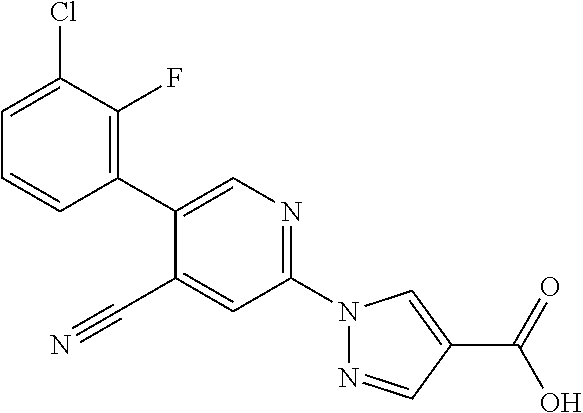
C1=CC=C(Cl)C(F)=C1C1=CN=C(N2N=CC(C(O)=O)=C2)C=C1C#N
